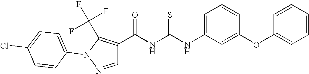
C1=C(NC(NC(=O)C2=C(C(F)(F)F)N(C3=CC=C(Cl)C=C3)N=C2)=S)C=C(OC2=CC=CC=C2)C=C1
